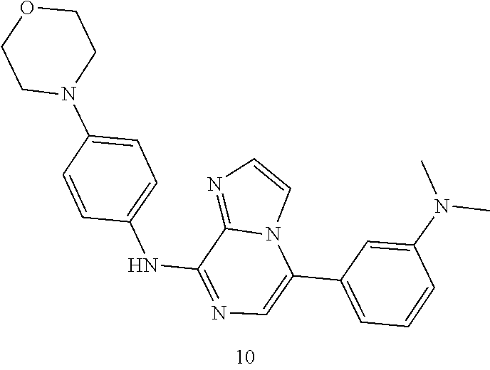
C1(C2=CC=CC(N(C)C)=C2)=CN=C(NC2=CC=C(N3CCOCC3)C=C2)C2=NC=CN12
